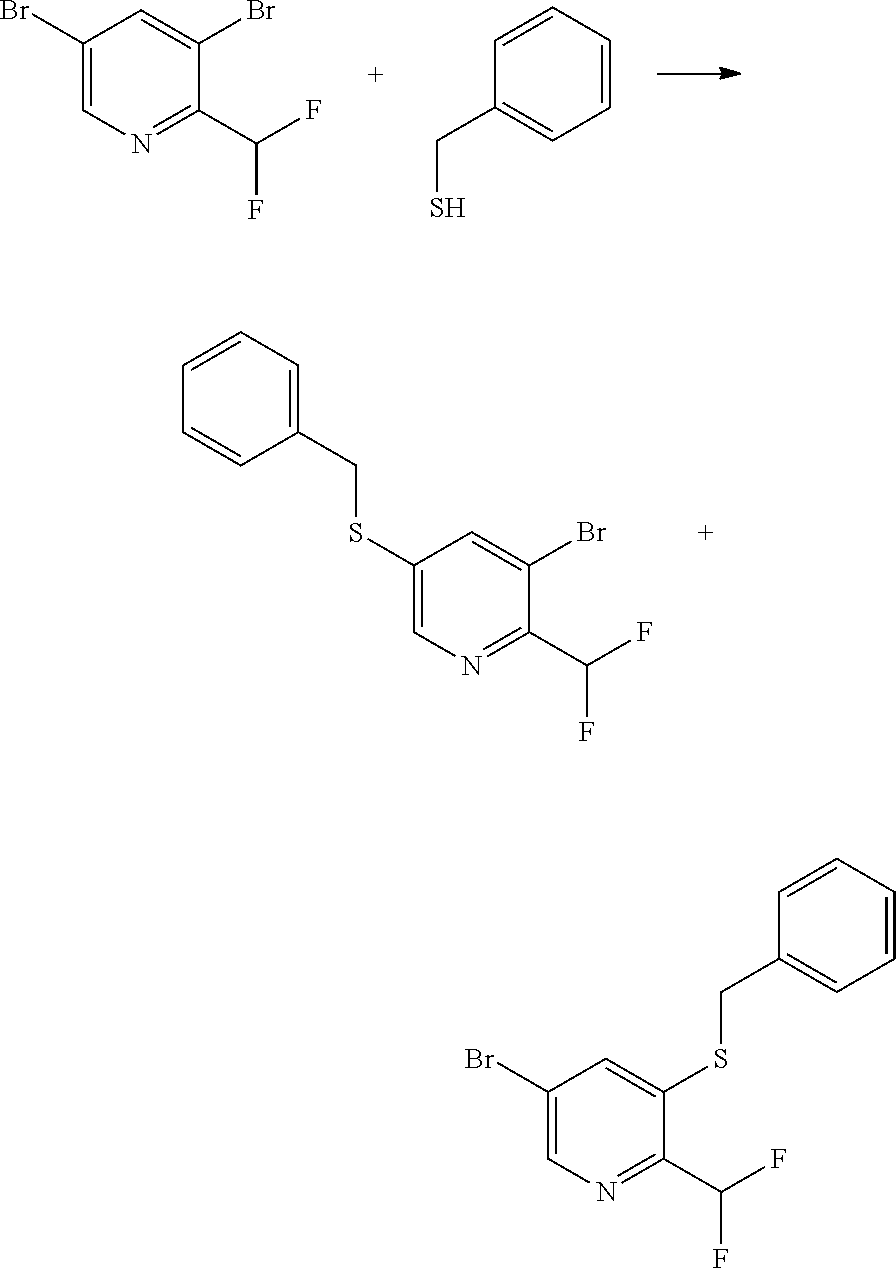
C1(Br)=CN=C(C(F)F)C(Br)=C1.C1=CC=CC=C1CS.C1(SCC2=CC=CC=C2)=CN=C(C(F)F)C(Br)=C1.C1(Br)=CN=C(C(F)F)C(SCC2=CC=CC=C2)=C1
